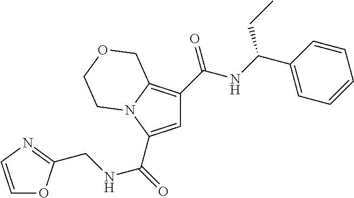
C1=C(C(=O)NCC2=NC=CO2)N2C(=C1C(NC(C1=CC=CC=C1)CC)=O)COCC2
